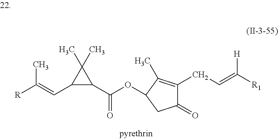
C1(C=C([R])C)C(C(OC2C(C)=C(CC=C([H])[R1])C(=O)C2)=O)C1(C)C
